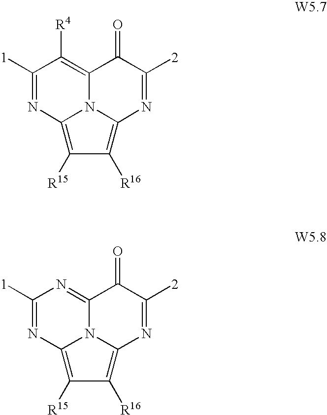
N12C3=C([R4])C([1])=NC1=C([R15])C([R16])=C2N=C([2])C3=O.N12C3=NC([1])=NC1=C([R15])C([R16])=C2N=C([2])C3=O
